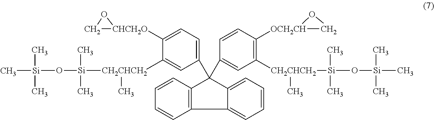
C12=CC=CC=C1C(C1=CC([CH2CHCH2]([Si](O[Si](C)(C)C)(C)C)C)=C([OCH2CH]3CO3)C=C1)(C1=CC=C([CHCH2O]3CO3)C([CH2CHCH2]([Si](O[Si](C)(C)C)(C)C)C)=C1)C1=C2C=CC=C1
